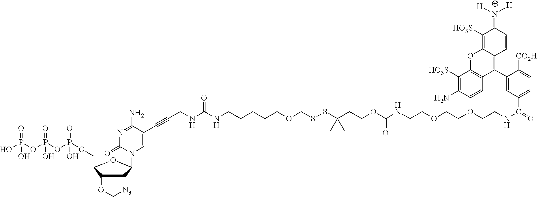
N1=C(N)C(C#CCNC(NCCCCCOCSSC(CCOC(=O)NCCOCCOCCNC(=O)C2=CC=C([CO2H])C(C3=C4C(=C([HO3S])C(=[N+]([H])[H])C=C4)OC4=C3C=CC(N)=C4[HO3S])=C2)(C)C)=O)=CN(C2CC(OC[N3])C(COP(=O)(OP(=O)(OP(O)(=O)O)O)O)O2)C1=O
